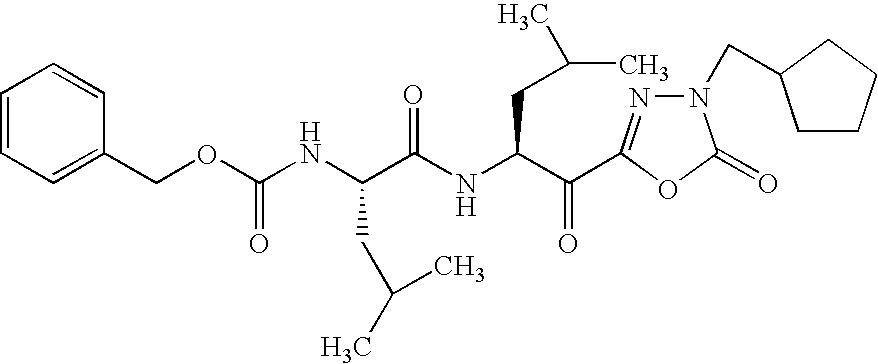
C1=CC=C(COC(NC(C(NC(CC(C)C)C(=O)C2=NN(CC3CCCC3)C(=O)O2)=O)CC(C)C)=O)C=C1
